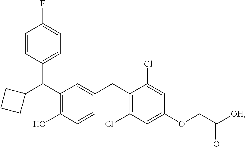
C(C1=C(O)C=CC(CC2=C(Cl)C=C(OCC([OH])=O)C=C2Cl)=C1)(C1=CC=C(F)C=C1)C1CCC1
